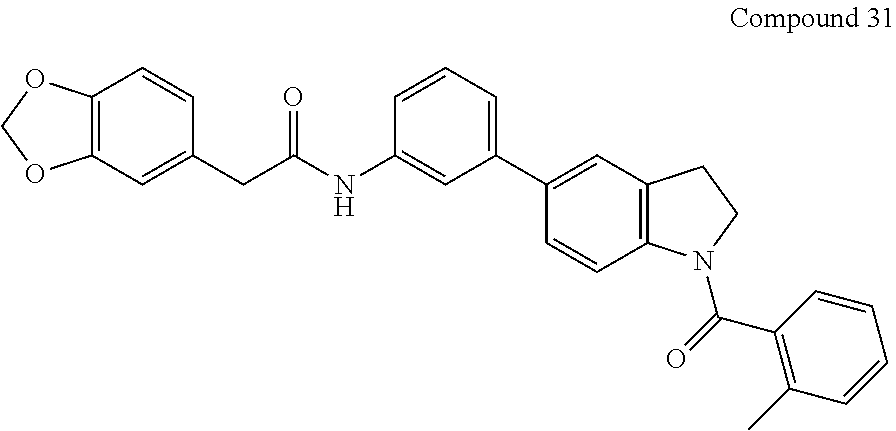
C12=C(C=C(CC(NC3=CC(C4=CC5=C(C=C4)N(C(=O)C4=C(C)C=CC=C4)CC5)=CC=C3)=O)C=C1)OCO2
